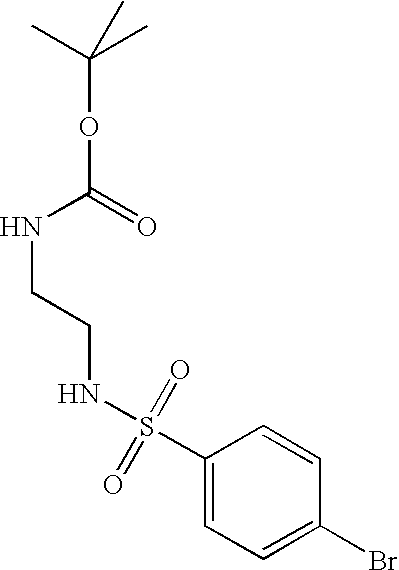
C(OC(NCCNS(C1=CC=C(Br)C=C1)(=O)=O)=O)(C)(C)C
